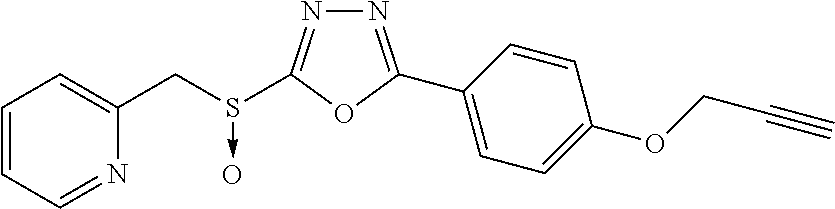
N1=C(C2=CC=C(OCC#C)C=C2)OC(S(CC2=CC=CC=N2)->O)=N1
